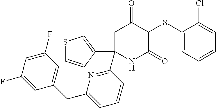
C1(SC2C(=O)CC(C3=NC(CC4=CC(F)=CC(F)=C4)=CC=C3)(C3=CSC=C3)NC2=O)=CC=CC=C1Cl
